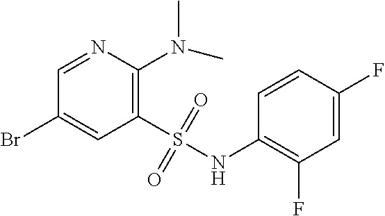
C1(S(=O)(=O)NC2=C(F)C=C(F)C=C2)=C(N(C)C)N=CC(Br)=C1
